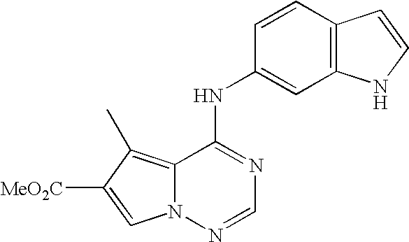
C12=C(C)C([MeO2C])=CN1N=CN=C2NC1=CC2=C(C=C1)C=CN2
